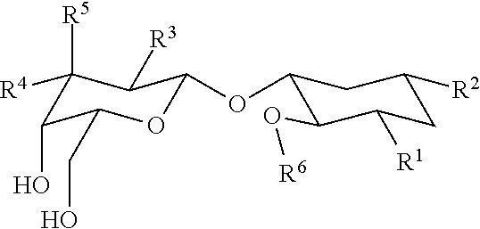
C1([R5])([R4])C(O)C(CO)OC(OC2C(O[R6])C([R1])CC([R2])C2)C1[R3]
